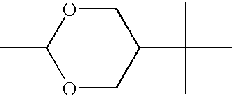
C1(C)OCC(C(C)(C)C)CO1
